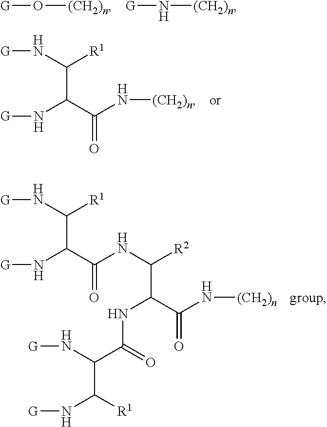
[G]O[(CH2)n].[G]N[(CH2)n].[G]NC([R1])C(C(N[(CH2)n])=O)N[G].[G]NC([R1])C(C(NC([R2])C(C(N[(CH2)n])=O)NC(C(N[G])C([R1])N[G])=O)=O)N[G]
